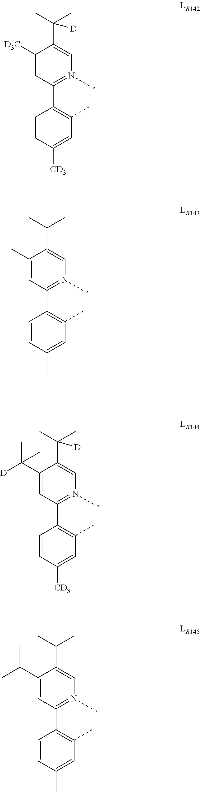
C1(C([D])(C)C)=CC(C2=C(C)C=C([CD3])C=C2)=N(C)C=C1C(C)(C)[D].C1(C(C)C)=CC(C2=C(C)C=C(C)C=C2)=N(C)C=C1C(C)C.C1([D3C])=CC(C2=C(C)C=C([CD3])C=C2)=N(C)C=C1C(C)(C)[D].C1(C)=CC(C2=C(C)C=C(C)C=C2)=N(C)C=C1C(C)C
